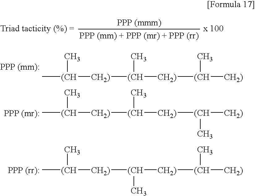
[PPP (mm):].[PPP (mr):].[PPP (rr):].C[(CH]([CH2)][(CH]([CH2)][(CH]([CH2)])C)C)C.C[(CH]([CH2)][(CH]([CH2)][(CH]([CH2)])C)C)C.C[(CH]([CH2)][(CH]([CH2)][(CH]([CH2)])C)C)C
